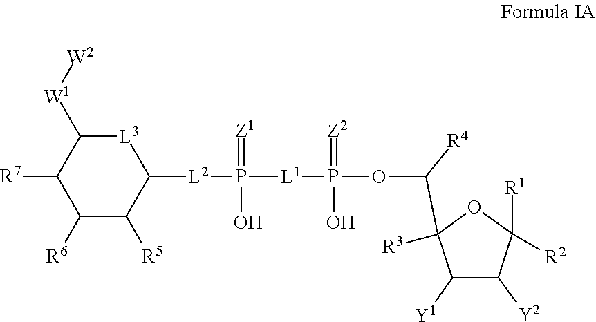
C1([W1][W2])C([R7])C([R6])C([R5])C([L2]P([L1]P(O)(=[Z2])OC(C2([R3])C([Y1])C([Y2])C([R1])([R2])O2)[R4])(O)=[Z1])[L3]1
